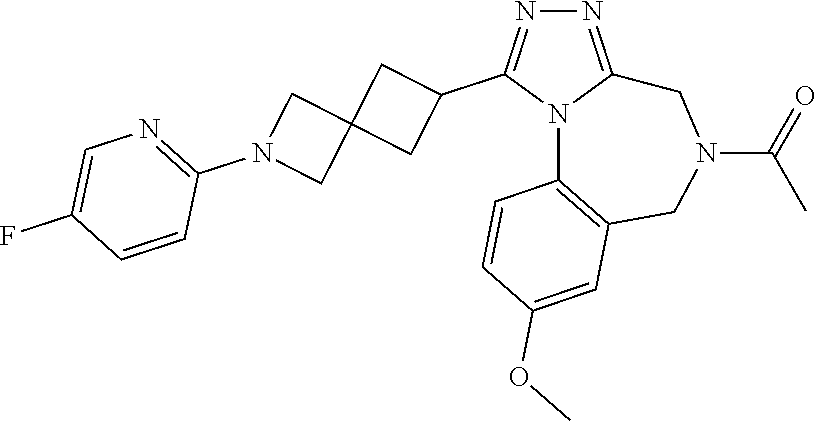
N1=C2N(C(C3CC4(C3)CN(C3=NC=C(F)C=C3)C4)=N1)C1=C(CN(C(=O)C)C2)C=C(OC)C=C1
